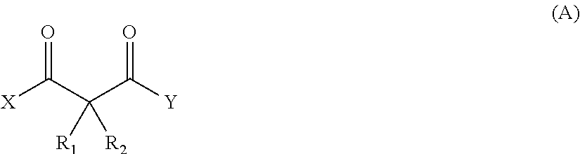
O=C(C(C([Y])=O)([R1])[R2])[X]
